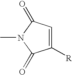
C1([R])=CC(=O)N(C)C1=O
